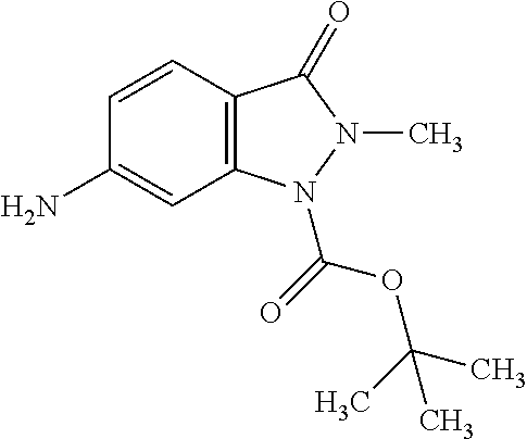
C1(N)=CC2=C(C=C1)C(=O)N(C)N2C(=O)OC(C)(C)C
